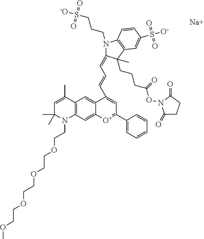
C1=C(C)C2=C(N(CCOCCOCCOCCOC)C1(C)C)C=C1C(=C2)C(C=CC=C2N(CCCS([-O])(=O)=O)C3=C(C2(CCCC(ON2C(=O)CCC2=O)=O)C)C=C(S([O-])(=O)=O)C=C3)=CC(C2=CC=CC=C2)=[O+]1.[Na]
